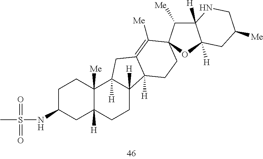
C1C(NS(C)(=O)=O)CC2([H])C([Me])(C1)C1([H])C([H])(CC2)C2([H])C(=C([Me])C3(CC2)C([Me])C2([H])C([H])(O3)CC([Me])CN2)C1
